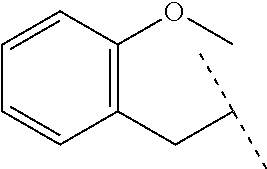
C(C1=C(OC)C=CC=C1)C(C)C
